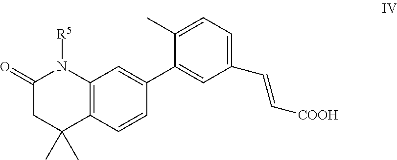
C12=C(C=CC(C3=CC(C=C[COOH])=CC=C3C)=C1)C(C)(C)CC(=O)N2[R5]
